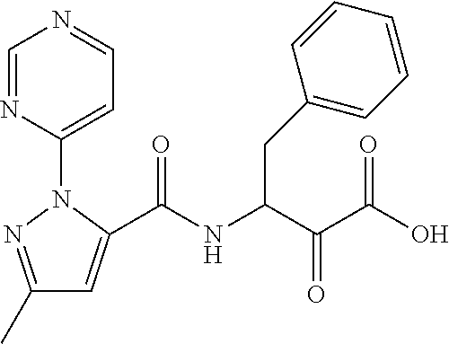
C1(C)=NN(C2=CC=NC=N2)C(C(NC(C(C(O)=O)=O)CC2=CC=CC=C2)=O)=C1
